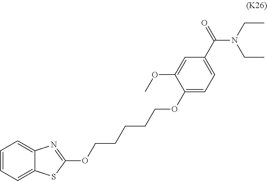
C1=CC=C2C(=C1)N=C(OCCCCCOC1=CC=C(C(N(CC)CC)=O)C=C1OC)S2
